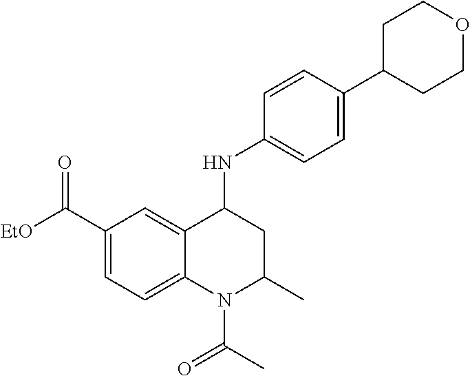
C1=C2C(=CC=C1C([EtO])=O)N(C(C)=O)C(C)CC2NC1=CC=C(C2CCOCC2)C=C1
